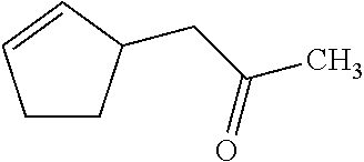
C1CC(CC(C)=O)C=C1
